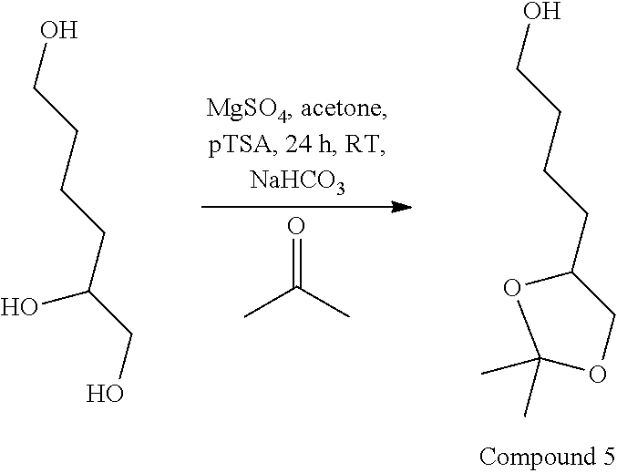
OCCCCC1COC(C)(C)O1.O=C(C)C.OCCCCC(CO)O
